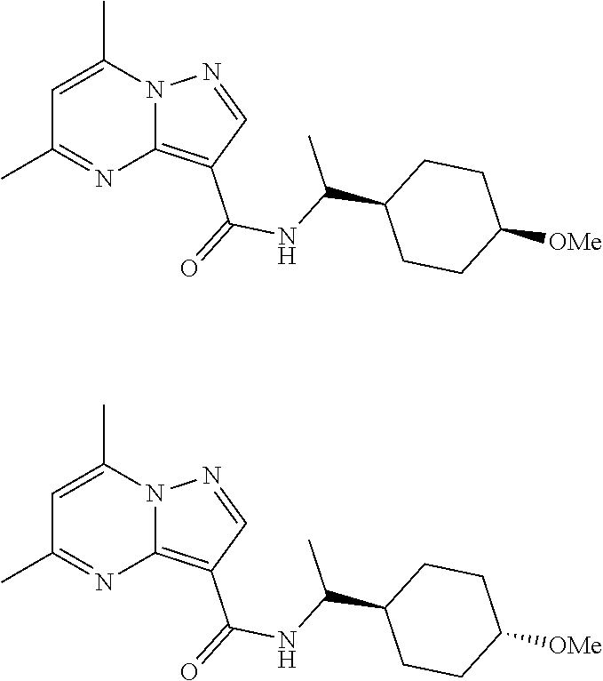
C1=C(C)N2C(=C(C(=O)NC(C3CCC([OMe])CC3)C)C=N2)N=C1C.C1=C(C)N2C(=C(C(=O)NC(C3CCC([OMe])CC3)C)C=N2)N=C1C
